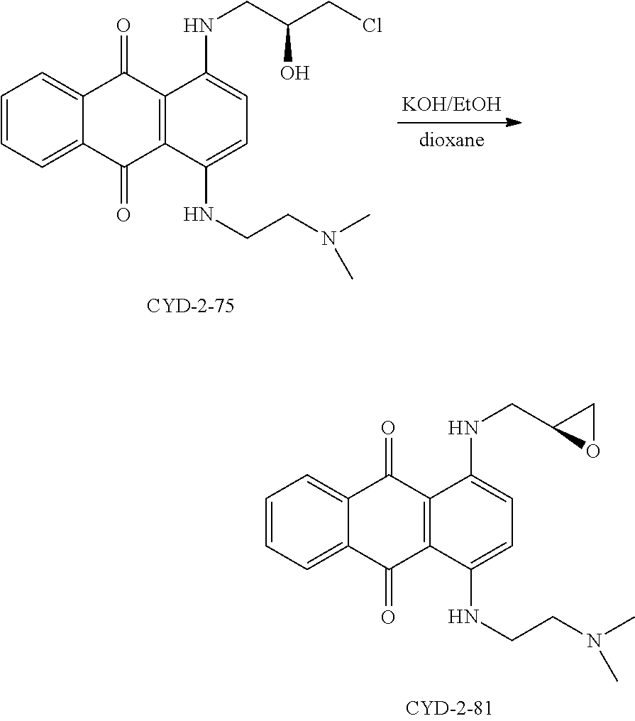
C1=CC=C2C(=C1)C(=O)C1=C(C2=O)C(NCCN(C)C)=CC=C1NCC1OC1.C1=CC=C2C(=C1)C(=O)C1=C(C2=O)C(NCCN(C)C)=CC=C1NCC(CCl)O
